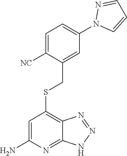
C1=C(N)N=C2C(=C1SCC1=CC(N3C=CC=N3)=CC=C1[NC])N=NN2
